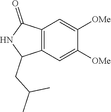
C12=C(C=C([OMe])C([OMe])=C1)C(CC(C)C)NC2=O
